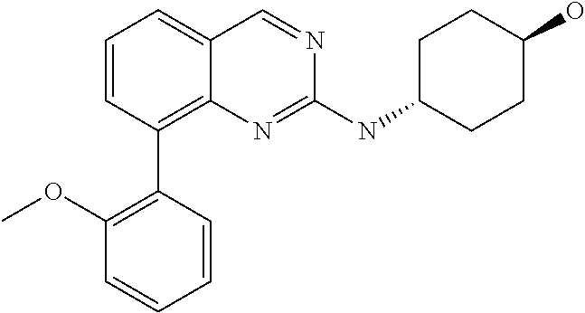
C1=CC=C2C(=C1C1=C(OC)C=CC=C1)N=C(NC1CCC(O)CC1)N=C2
